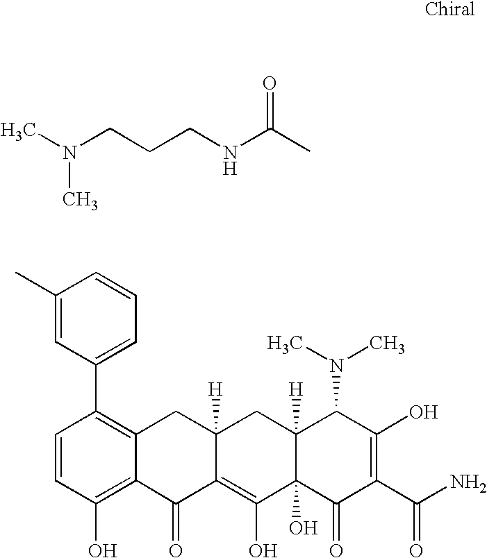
CC(NCCCN(C)C)=O.C1=CC(O)=C2C(=C1C1=CC=CC(C)=C1)CC1([H])C(=C(O)C3(O)C([H])(C1)C(N(C)C)C(O)=C(C(N)=O)C3=O)C2=O
